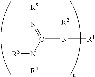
C(N([R2])[R1])(=N[R5])N([R4])[R3]
